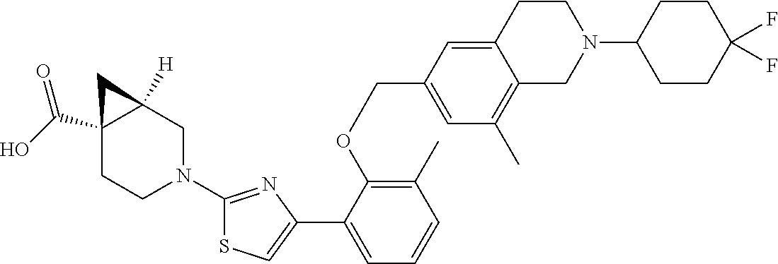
C12(C(O)=O)CCN(C3=NC(C4=CC=CC(C)=C4OCC4=CC(C)=C5C(=C4)CCN(C4CCC(F)(F)CC4)C5)=CS3)CC1([H])C2
